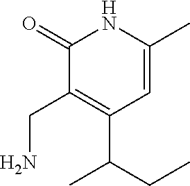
C1(=O)C(CN)=C(C(CC)C)C=C(C)N1
